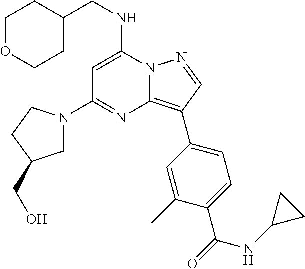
N12C(=C(C3=CC=C(C(=O)NC4CC4)C(C)=C3)C=N1)N=C(N1CC(CO)CC1)C=C2NCC1CCOCC1
